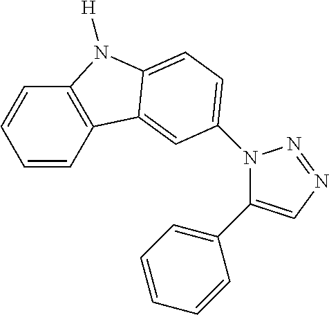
C1=CC2=C(C=C1)N([H])C1=CC=C(N3C(C4=CC=CC=C4)=CN=N3)C=C21
